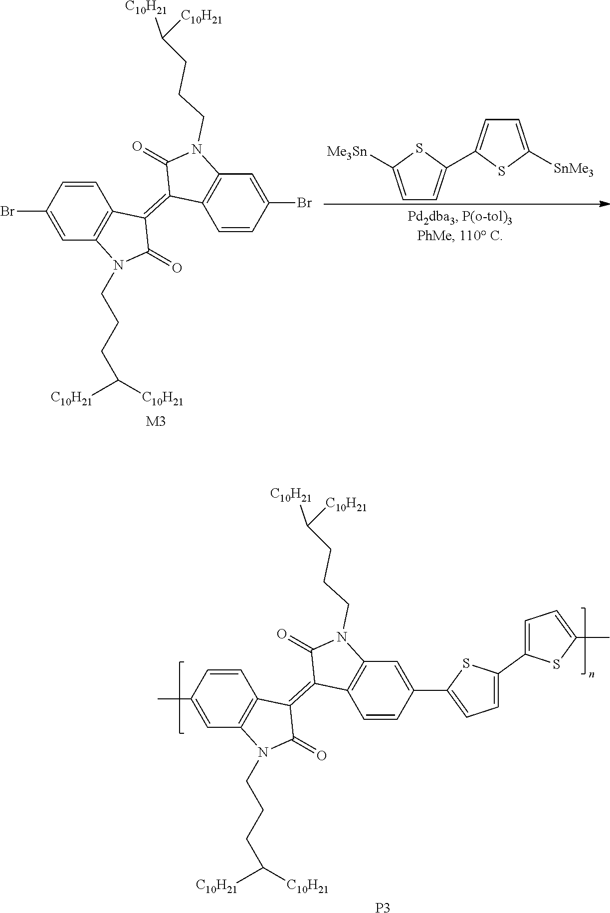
C1=CC(C)=CC2=C1C(=C1C3=C(C=C(C4=CC=C(C5=CC=C(C)S5)S4)C=C3)N(CCCC([C10H21])[C10H21])C1=O)C(=O)N2CCCC([C10H21])[C10H21].[P3].C1=C([Me3Sn])SC(C2=CC=C([SnMe3])S2)=C1.C1=CC(Br)=CC2=C1C(=C1C3=C(C=C(Br)C=C3)N(CCCC([C10H21])[C10H21])C1=O)C(=O)N2CCCC([C10H21])[C10H21].[M3]
